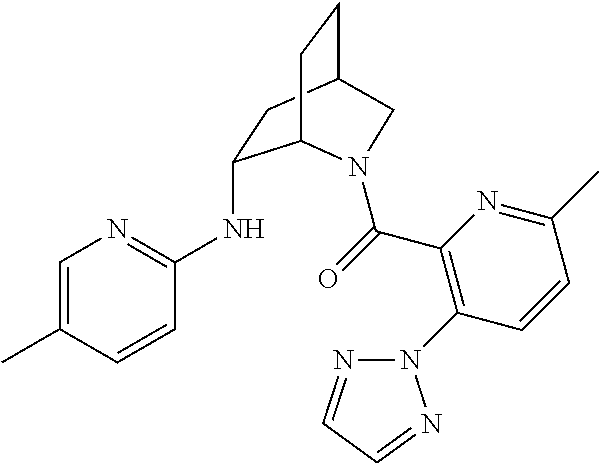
CC1=CN=C(NC2CC3CCC2N(C(=O)C2=C(N4N=CC=N4)C=CC(C)=N2)C3)C=C1
